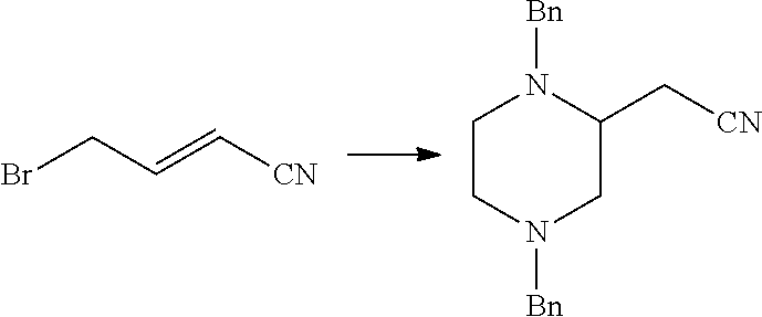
BrCC=C[CN].C1CN([Bn])CC(C[CN])N1[Bn]
